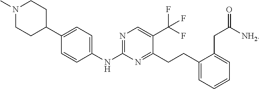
N1(C)CCC(C2=CC=C(NC3=NC=C(C(F)(F)F)C(CCC4=CC=CC=C4CC([NH2])=O)=N3)C=C2)CC1
